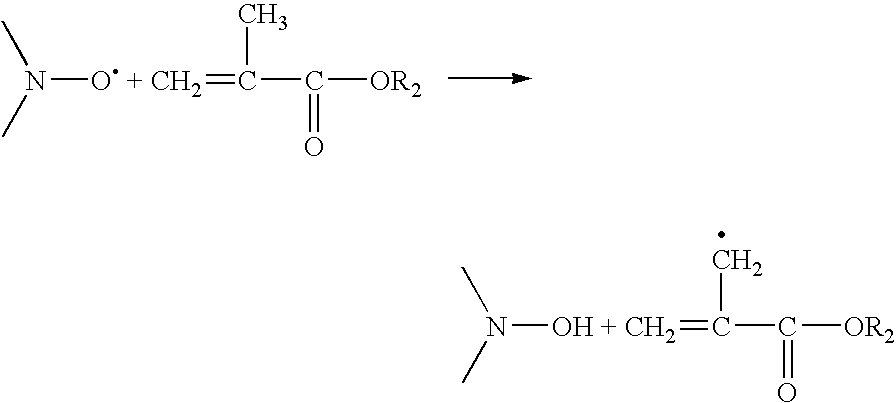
CN(C)[OH + CH2]=C(C([OR2])=O)C.CN(C)[O + CH2]=C(C)C(=O)[OR2]
